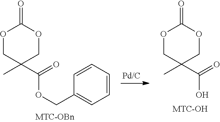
O1CC(C)(C(=O)OCC2=CC=CC=C2)COC1=O.O1CC(C)(C(=O)O)COC1=O
